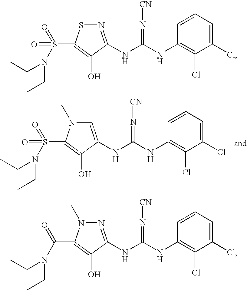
C1=C(NC(NC2=C(Cl)C(Cl)=CC=C2)=N[CN])C(O)=C(S(=O)(=O)N(CC)CC)N1C.N1=C(NC(NC2=C(Cl)C(Cl)=CC=C2)=N[CN])C(O)=C(S(=O)(=O)N(CC)CC)S1.N1=C(NC(NC2=C(Cl)C(Cl)=CC=C2)=N[CN])C(O)=C(C(=O)N(CC)CC)N1C
